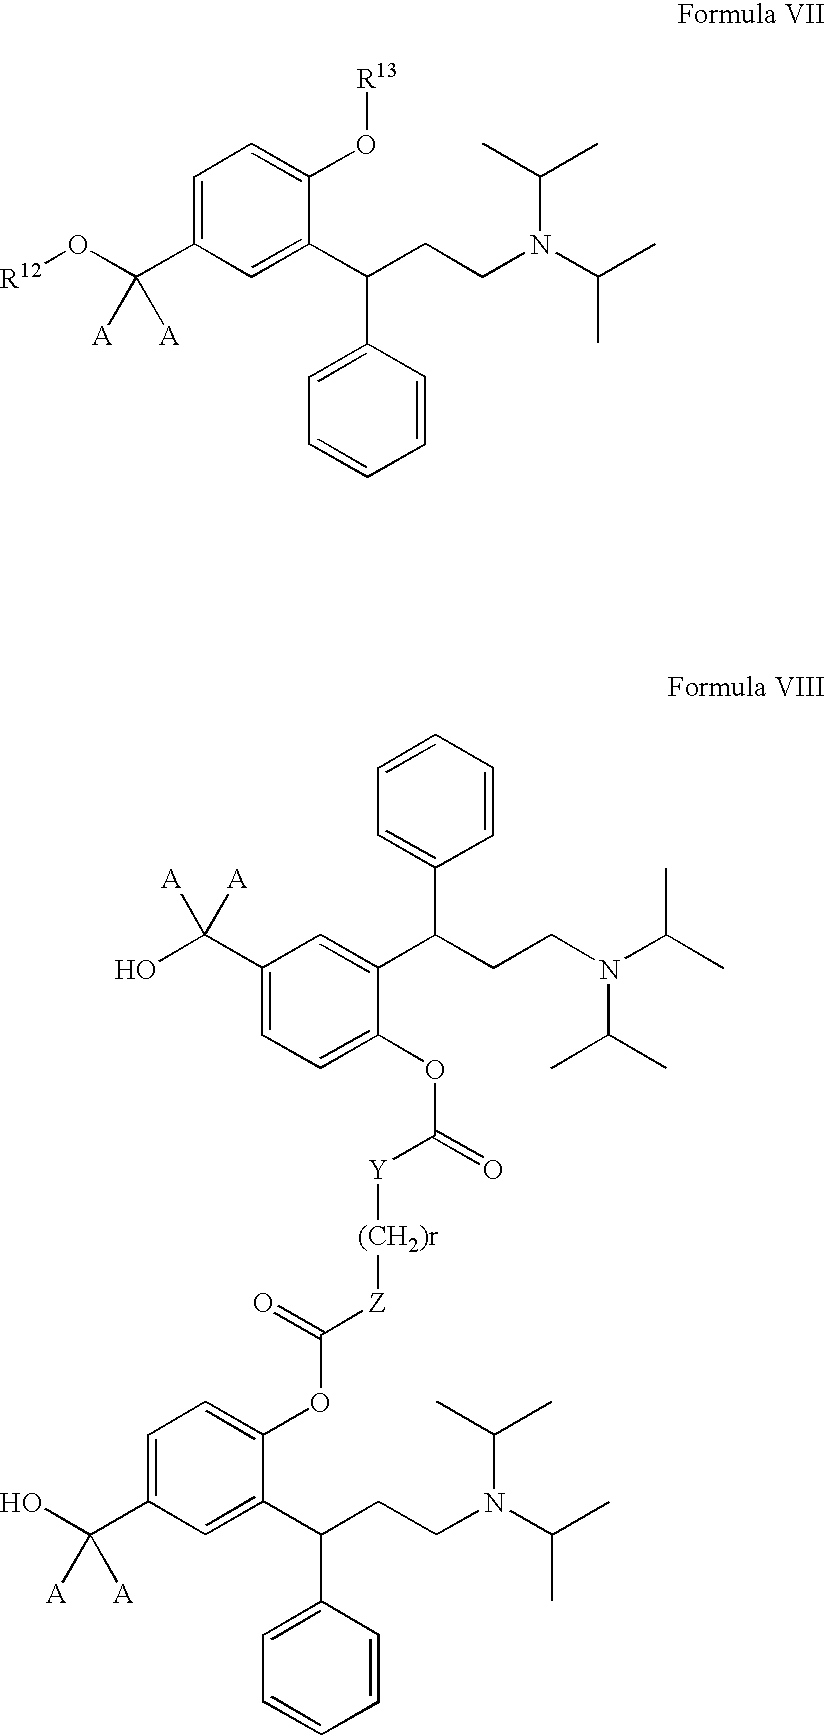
C1=C(C(O[R12])([A])[A])C=C(C(CCN(C(C)C)C(C)C)C2=CC=CC=C2)C(O[R13])=C1.C1=C(C(O)([A])[A])C=C(C(CCN(C(C)C)C(C)C)C2=CC=CC=C2)C(OC(=O)[Z][(CH2)r][Y]C(=O)OC2=CC=C(C(O)([A])[A])C=C2C(CCN(C(C)C)C(C)C)C2=CC=CC=C2)=C1
